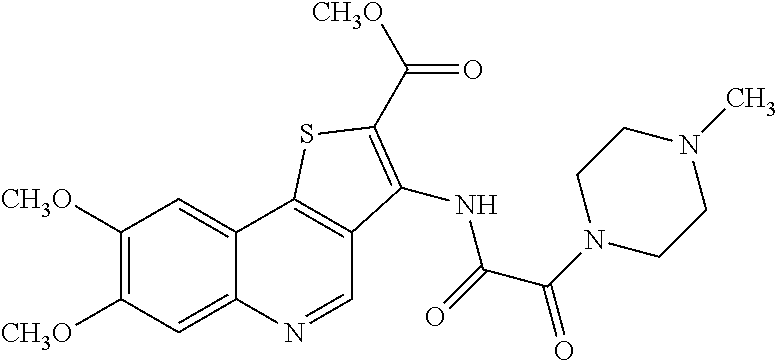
C1([CH3O])=C([CH3O])C=C2C(=C1)C1=C(C=N2)C(NC(C(N2CCN(C)CC2)=O)=O)=C(C([CH3O])=O)S1
